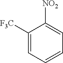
C1([F3C])=CC=CC=C1[NO2]
